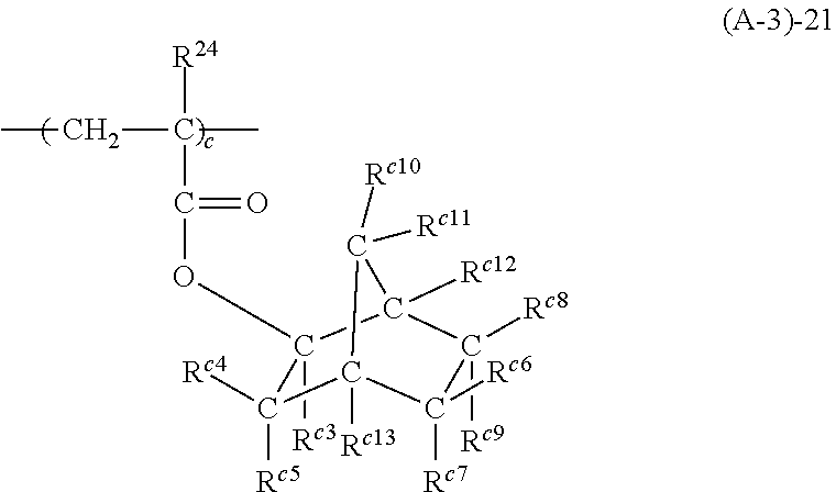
[R24]C(C(OC1([Rc3])C2([Rc12])C([Rc9])([Rc8])C([Rc6])([Rc7])C([Rc13])(C2([Rc10])[Rc11])C1([Rc4])[Rc5])=O)(CC)C
